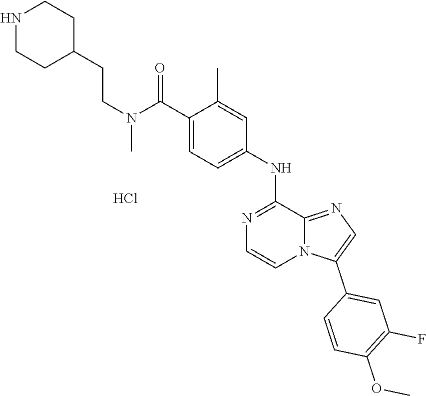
C(CN(C(C1=CC=C(NC2=NC=CN3C2=NC=C3C2=CC(F)=C(OC)C=C2)C=C1C)=O)C)C1CCNCC1.Cl
